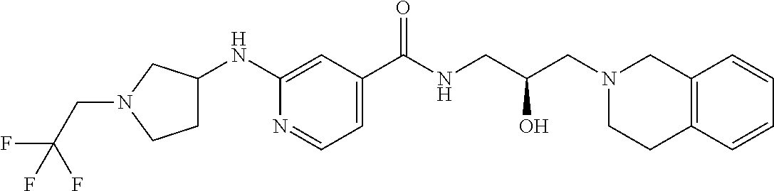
N1=CC=C(C(NCC(CN2CC3=C(CC2)C=CC=C3)O)=O)C=C1NC1CCN(CC(F)(F)F)C1
